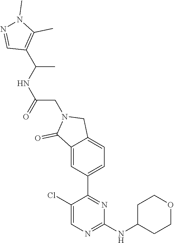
C1(Cl)=CN=C(NC2CCOCC2)N=C1C1=CC=C2C(=C1)C(=O)N(CC(NC(C1=C(C)N(C)N=C1)C)=O)C2
